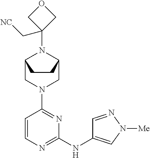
C1=CN=C(NC2=CN([Me])N=C2)N=C1N1CC2N(C3(C[NC])COC3)C(C1)CC2
